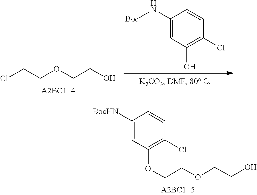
N(C1=CC(O)=C(Cl)C=C1)[Boc].C(COCCCl)O.C(COC1=C(Cl)C=CC([BocHN])=C1)OCCO
